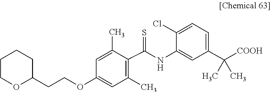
C1=C(NC(C2=C(C)C=C(OCCC3OCCCC3)C=C2C)=S)C(Cl)=CC=C1C([COOH])(C)C
